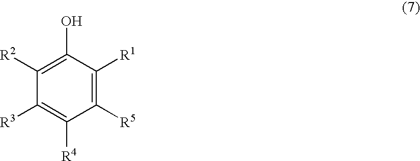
C1([R2])=C(O)C([R1])=C([R5])C([R4])=C1[R3]
